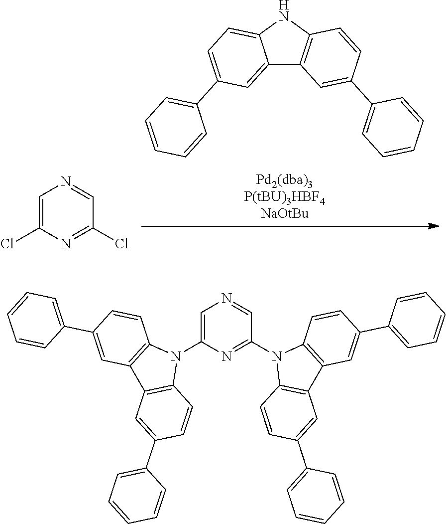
C12=CC(C3=CC=CC=C3)=CC=C1NC1=C2C=C(C2=CC=CC=C2)C=C1.C1=C(Cl)N=C(Cl)C=N1.C1=C(N2C3=C(C4=C2C=CC(C2=CC=CC=C2)=C4)C=C(C2=CC=CC=C2)C=C3)N=C(N2C3=C(C4=C2C=CC(C2=CC=CC=C2)=C4)C=C(C2=CC=CC=C2)C=C3)C=N1
